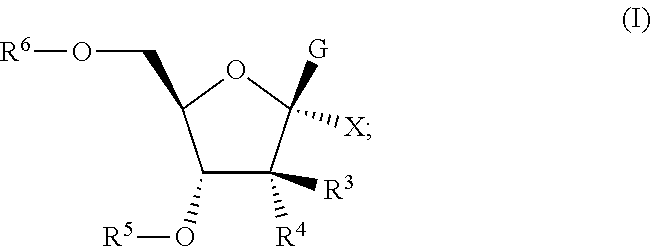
C1(O[R5])C([R3])([R4])C([X])([G])OC1CO[R6]
